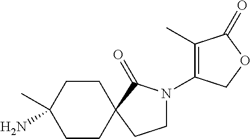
C1N(C2=C(C)C(=O)OC2)C(=O)C2(C1)CCC(C)(N)CC2
